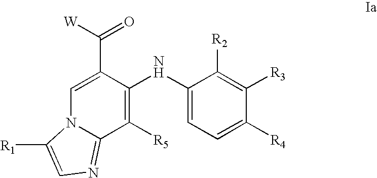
C1(NC2=C([R5])C3=NC=C([R1])N3C=C2C([W])=O)=CC=C([R4])C([R3])=C1[R2]
